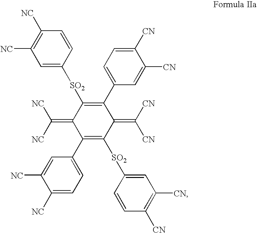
C1=CC([NC])=C([NC])C=C1[SO2]C1=C(C2=CC=C([CN])C([CN])=C2)C(=C([CN])[CN])C([SO2]C2=CC([CN])=C([CN])C=C2)=C(C2=CC=C([NC])C([NC])=C2)C1=C([NC])[NC]
